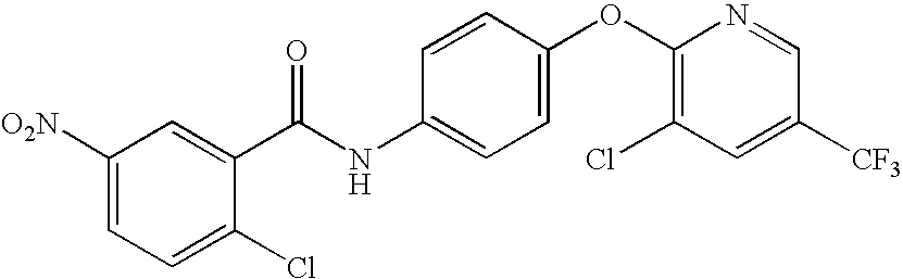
C1([O2N])=CC=C(Cl)C(C(NC2=CC=C(OC3=C(Cl)C=C([CF3])C=N3)C=C2)=O)=C1
